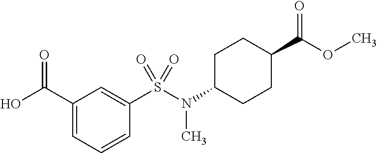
C1(C(O)=O)=CC=CC(S(N(C2CCC(C(OC)=O)CC2)C)(=O)=O)=C1
